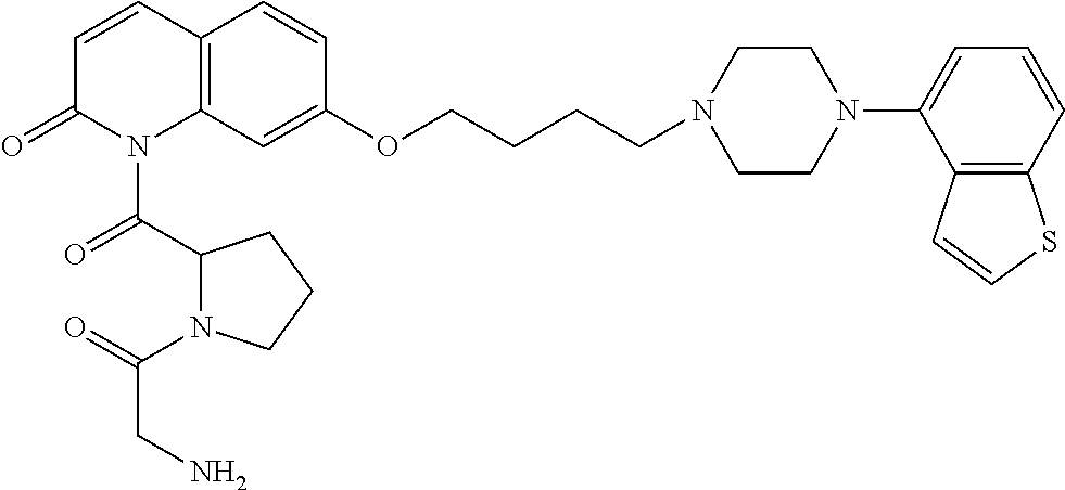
C12=C(C=C(OCCCCN3CCN(C4=CC=CC5=C4C=CS5)CC3)C=C1)N(C(C1N(C(=O)CN)CCC1)=O)C(=O)C=C2
